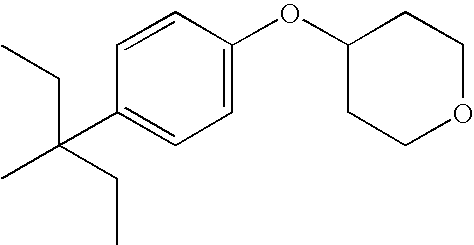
C1(C(C)(CC)CC)=CC=C(OC2CCOCC2)C=C1
